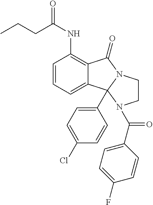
C12=C(NC(CCC)=O)C=CC=C1C1(C3=CC=C(Cl)C=C3)N(C2=O)CCN1C(=O)C1=CC=C(F)C=C1
